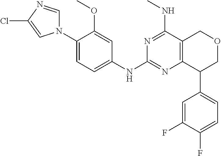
C1(N2C=NC(Cl)=C2)=CC=C(NC2=NC3=C(C(NC)=N2)COCC3C2=CC=C(F)C(F)=C2)C=C1OC
